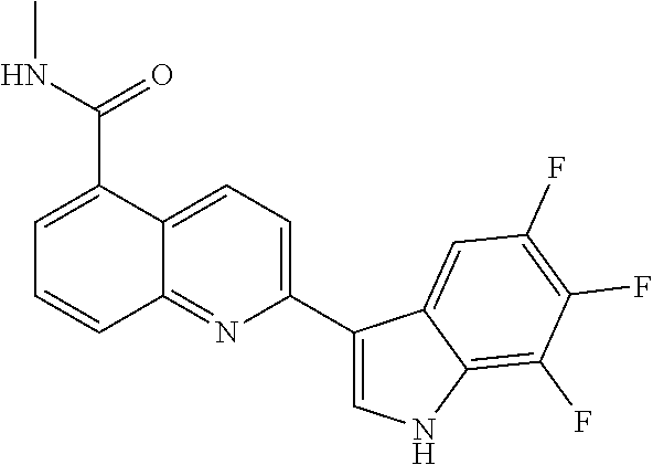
C12=NC(C3=CNC4=C(F)C(F)=C(F)C=C34)=CC=C1C(C(NC)=O)=CC=C2
